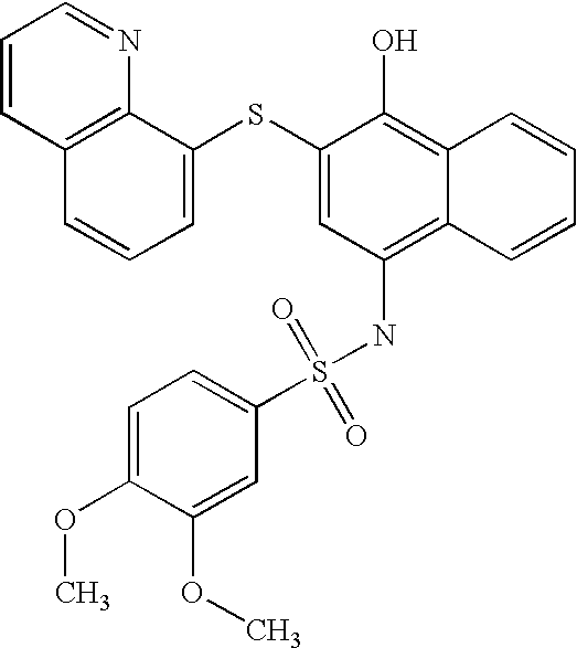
C1=CC2=C(N=C1)C(SC1=CC(NS(C3=CC=C(OC)C(OC)=C3)(=O)=O)=C3C(=C1O)C=CC=C3)=CC=C2
